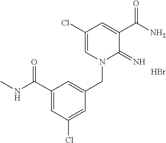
C1(Cl)=CN(CC2=CC(C(NC)=O)=CC(Cl)=C2)C(=N)C(C(N)=O)=C1.Br
